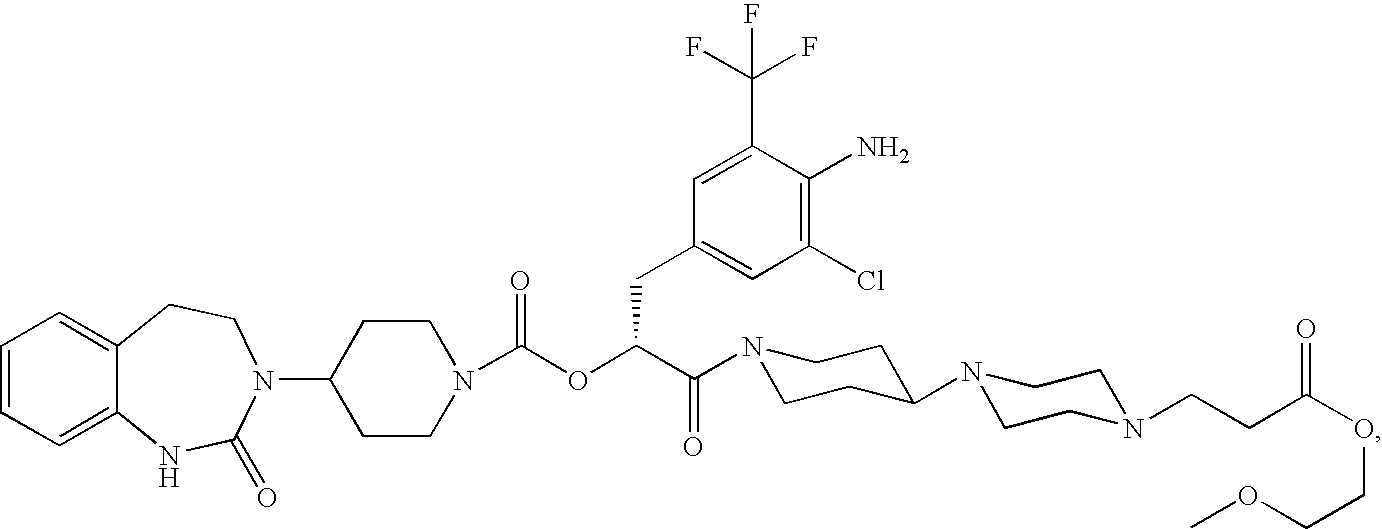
C1=CC=C2C(=C1)CCN(C1CCN(C(OC(C(=O)N3CCC(N4CCN(CCC(OCCOC)=O)CC4)CC3)CC3=CC(Cl)=C(N)C(C(F)(F)F)=C3)=O)CC1)C(=O)N2
